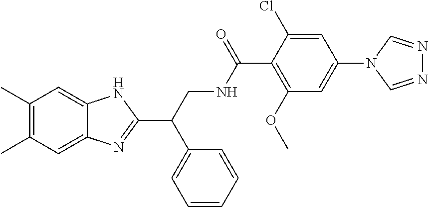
C1(C)=C(C)C=C2C(=C1)NC(C(CNC(C1=C(OC)C=C(N3C=NN=C3)C=C1Cl)=O)C1=CC=CC=C1)=N2
